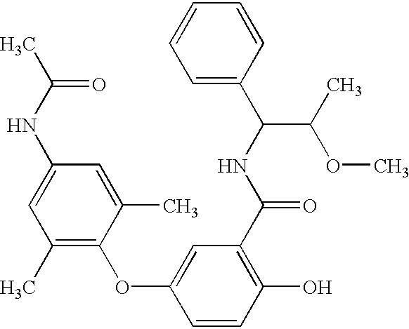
C1(O)=C(C(NC(C2=CC=CC=C2)C(OC)C)=O)C=C(OC2=C(C)C=C(NC(C)=O)C=C2C)C=C1
